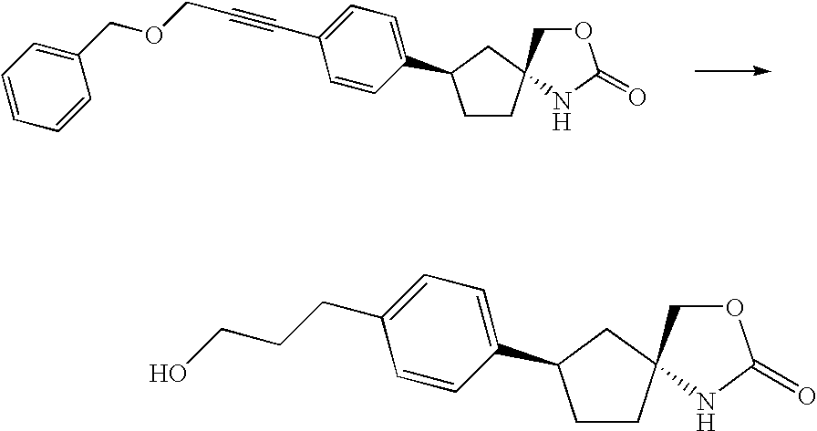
C1CC2(CC1C1=CC=C(C#CCOCC3=CC=CC=C3)C=C1)NC(=O)OC2.C1CC2(CC1C1=CC=C(CCCO)C=C1)NC(=O)OC2
